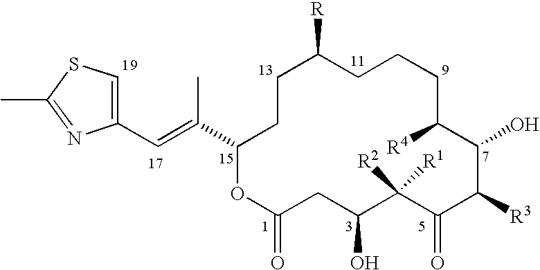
C1(C=C(C2OC(=O)CC(O)C([R2])([R1])C(=O)C([R3])C(O)C([R4])CCCC([R])CC2)C)=CSC(C)=N1
